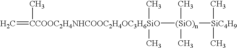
C=[CCOOC2H4NHCOOC2H4OC3H6SiO]([(SiO)n]([SiC4H9](C)C)(C)C)(C)(C)C
